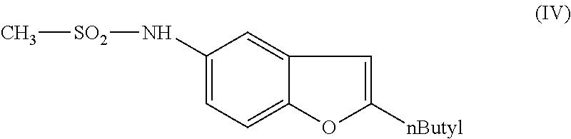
C1(N[SO2]C)=CC=C2C(=C1)C=C([nButyl])O2
